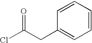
C1=CC=CC=C1CC(Cl)=O
